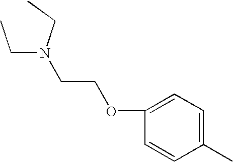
C(COC1=CC=C(C)C=C1)N(CC)CC
